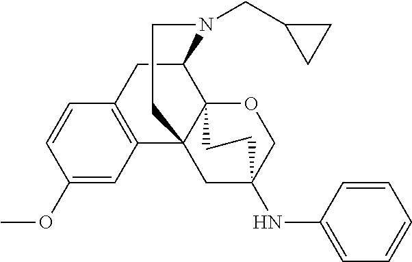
C1(OC)=CC2=C(C=C1)CC1C34OCC(NC5=CC=CC=C5)(CC23CCN1CC1CC1)CC4
